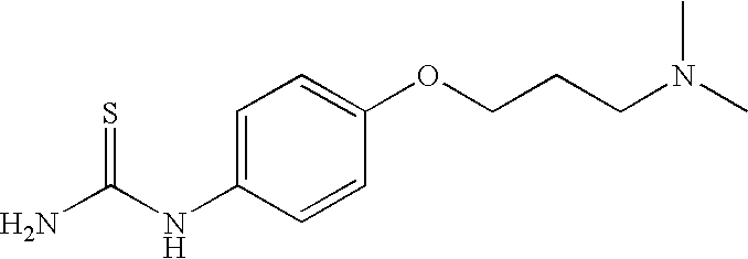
NC(NC1=CC=C(OCCCN(C)C)C=C1)=S
